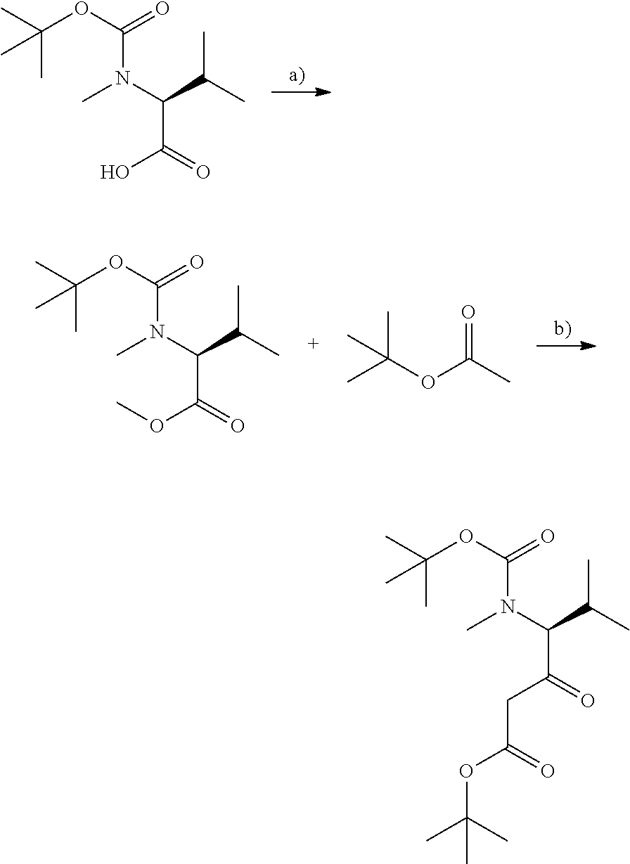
C(N(C(C(C)C)C(=O)O)C)(OC(C)(C)C)=O.C(N(C(C(C)C)C(=O)OC)C)(OC(C)(C)C)=O.O=C(C)OC(C)(C)C.C(N(C(C(C)C)C(=O)CC(OC(C)(C)C)=O)C)(OC(C)(C)C)=O
